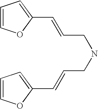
C1=COC(C=CCNCC=CC2=CC=CO2)=C1
